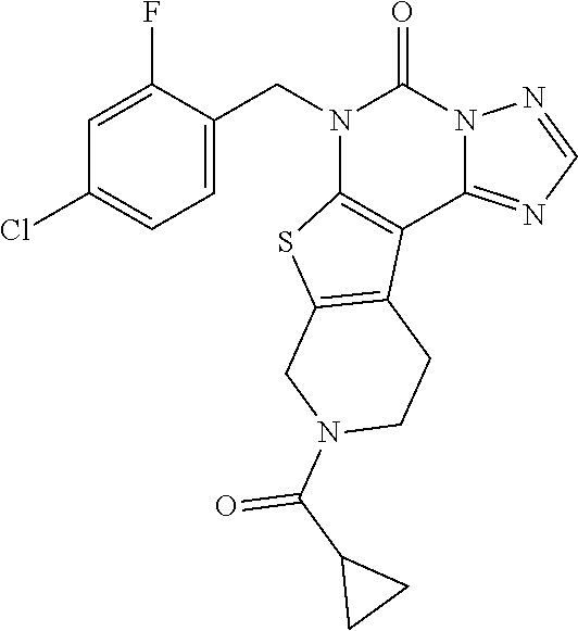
N1(CC2=CC=C(Cl)C=C2F)C2=C(C3=NC=NN3C1=O)C1=C(S2)CN(C(C2CC2)=O)CC1
